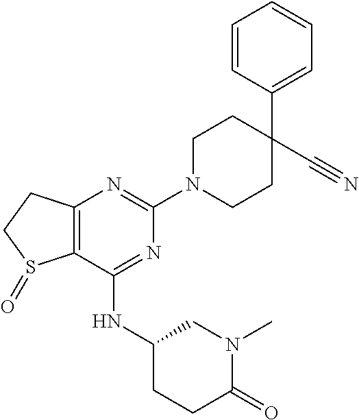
C12=C(C(NC3CCC(=O)N(C)C3)=NC(N3CCC(C4=CC=CC=C4)(C#N)CC3)=N1)S(=O)CC2
